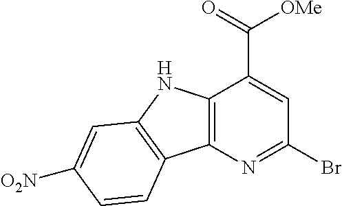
C12=C(N=C(Br)C=C1C(=O)[OMe])C1=C(N2)C=C([O2N])C=C1
